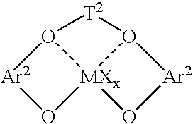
[Ar2]1O[MXx]23O[Ar2]O2[T2]O13
